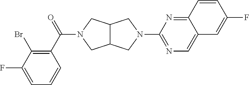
C1(C(=O)N2CC3C(C2)CN(C2=NC=C4C(=N2)C=CC(F)=C4)C3)=C(Br)C(F)=CC=C1
